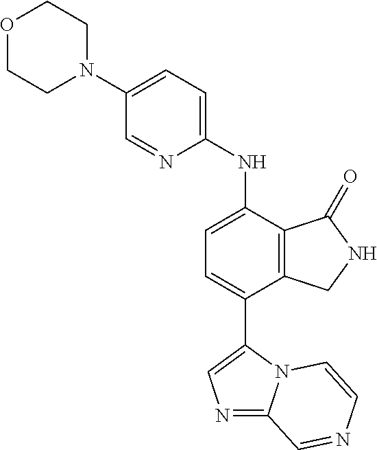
O1CCN(C2=CC=C(NC3=CC=C(C4=CN=C5N4C=CN=C5)C4=C3C(=O)NC4)N=C2)CC1
